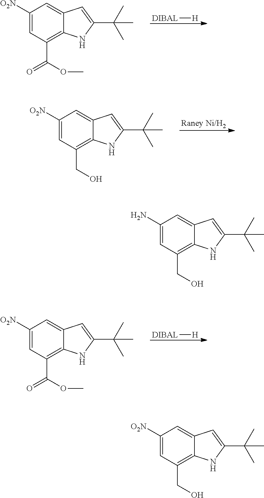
[Raney Ni/H2].C1([O2N])=CC(CO)=C2C(=C1)C=C(C(C)(C)C)N2.C1([O2N])=CC(C(OC)=O)=C2C(=C1)C=C(C(C)(C)C)N2.[DIBAL][H].C1([O2N])=CC(C(OC)=O)=C2C(=C1)C=C(C(C)(C)C)N2.[DIBAL][H].C1([O2N])=CC(CO)=C2C(=C1)C=C(C(C)(C)C)N2.C1(N)=CC(CO)=C2C(=C1)C=C(C(C)(C)C)N2
